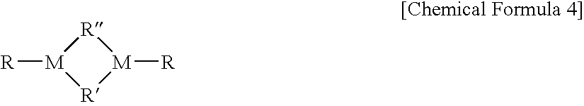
[R][M]1[R][M]([R])[R]1
